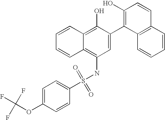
S(NC1=C2C(=C(O)C(C3=C(O)C=CC4=C3C=CC=C4)=C1)C=CC=C2)(=O)(=O)C1=CC=C(OC(F)(F)F)C=C1
